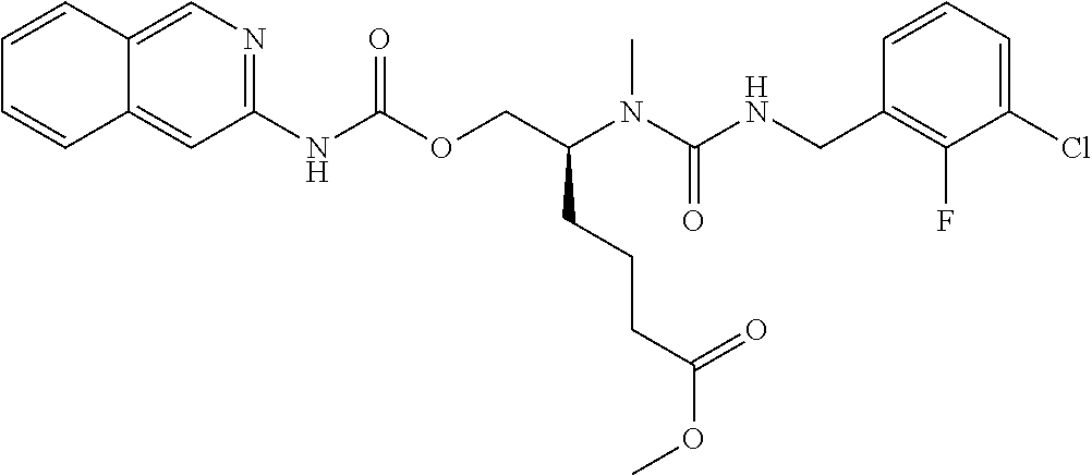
C1=CC(CNC(N(C(COC(NC2=NC=C3C(=C2)C=CC=C3)=O)CCCC(OC)=O)C)=O)=C(F)C(Cl)=C1
